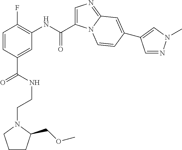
C1=C(C(NC2=C(F)C=CC(C(NCCN3C(COC)CCC3)=O)=C2)=O)N2C(=N1)C=C(C1=CN(C)N=C1)C=C2
